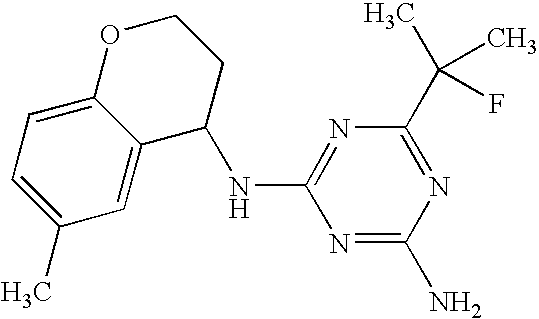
N1=C(N)N=C(C(C)(C)F)N=C1NC1C2=CC(C)=CC=C2OCC1
